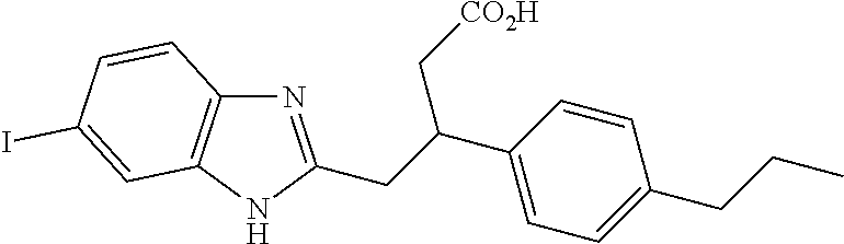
N1=C(CC(C2=CC=C(CCC)C=C2)C[CO2H])NC2=C1C=CC(I)=C2
